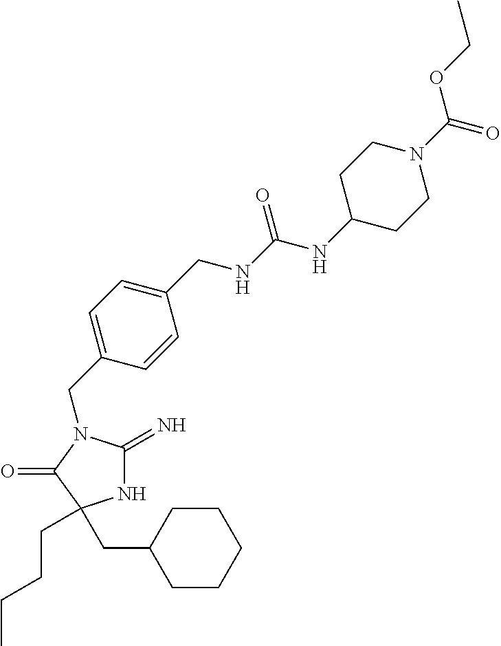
N1C(=N)N(CC2=CC=C(CNC(NC3CCN(C(=O)OCC)CC3)=O)C=C2)C(=O)C1(CCCC)CC1CCCCC1
